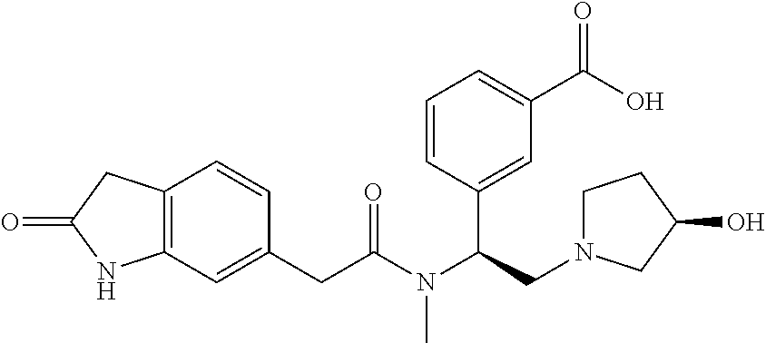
C1(CC(N(C(CN2CCC(O)C2)C2=CC(C(=O)O)=CC=C2)C)=O)=CC2=C(C=C1)CC(=O)N2
